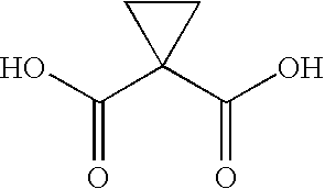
OC(C1(C(O)=O)CC1)=O
